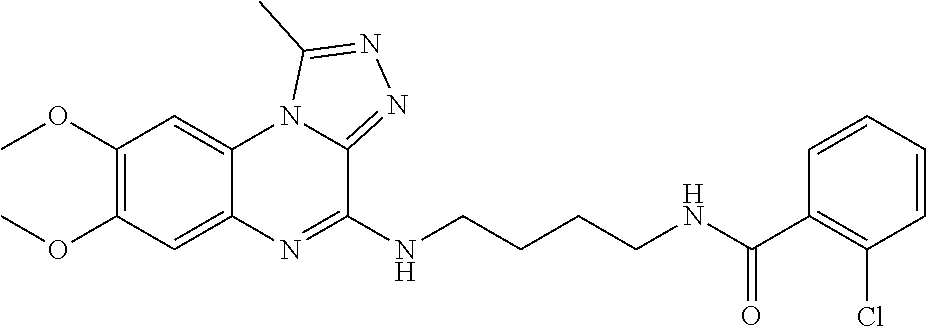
C1(OC)=C(OC)C=C2C(=C1)N1C(=NN=C1C)C(NCCCCNC(C1=C(Cl)C=CC=C1)=O)=N2
